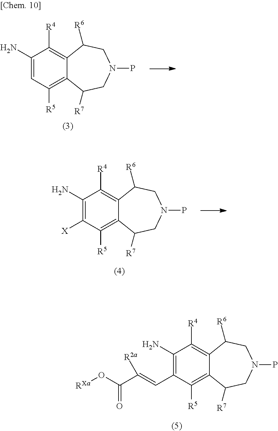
C1([X])=C(N)C([R4])=C2C(=C1[R5])C([R7])CN(P)CC2[R6].C1=C(N)C([R4])=C2C(=C1[R5])C([R7])CN(P)CC2[R6].C1(C=C(C(O[RXa])=O)[R2a])=C(N)C([R4])=C2C(=C1[R5])C([R7])CN(P)CC2[R6]
